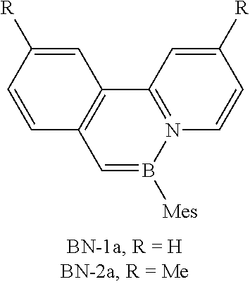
C1=C([R])C=CC2=C1C1=N(B([Mes])=C2)C=CC([R])=C1
